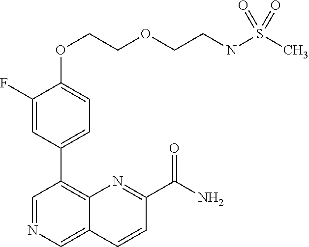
C1(OCCOCCNS(C)(=O)=O)=CC=C(C2=C3C(=CN=C2)C=CC(C(N)=O)=N3)C=C1F
